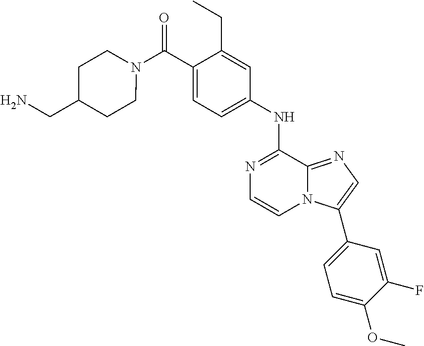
C1(CC)=CC(NC2=NC=CN3C2=NC=C3C2=CC=C(OC)C(F)=C2)=CC=C1C(N1CCC(CN)CC1)=O
